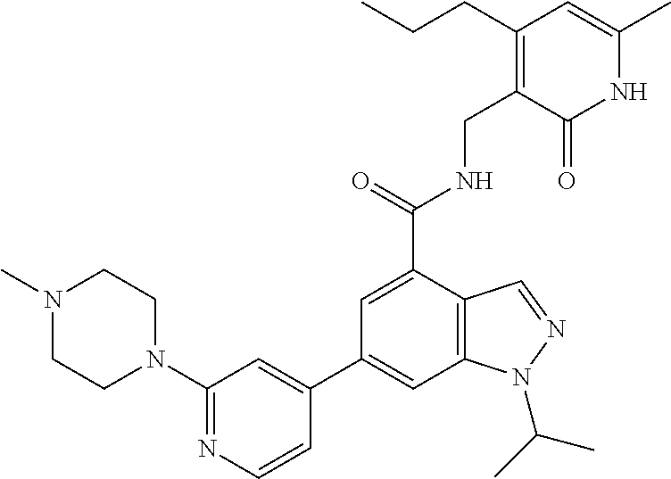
C1(C2=CC(N3CCN(C)CC3)=NC=C2)=CC2=C(C(C(NCC3=C(CCC)C=C(C)NC3=O)=O)=C1)C=NN2C(C)C
